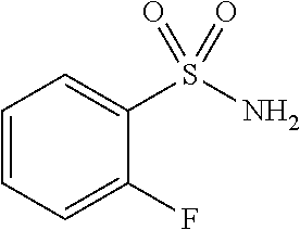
C1=CC=C(F)C(S(N)(=O)=O)=C1
